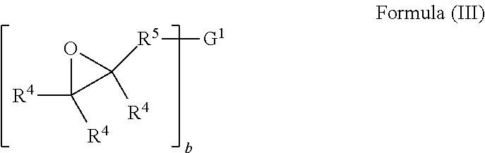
[R4]C1([R4])OC1([R4])[R5][G1]
